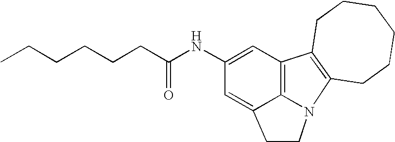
C1(NC(CCCCCC)=O)=CC2=C3C(=C1)CCN3C1=C2CCCCCC1
